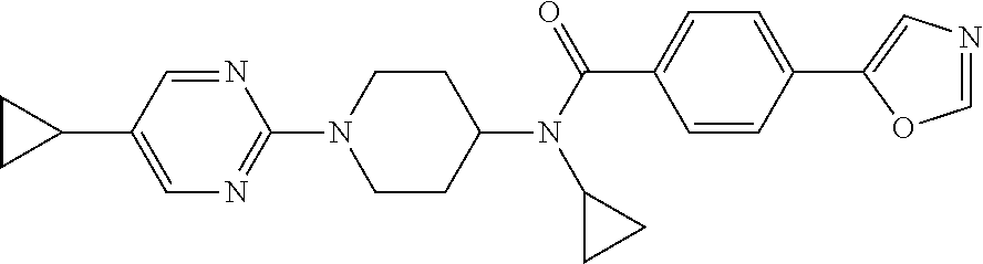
C1CC(N(C(C2=CC=C(C3=CN=CO3)C=C2)=O)C2CC2)CCN1C1=NC=C(C2CC2)C=N1
